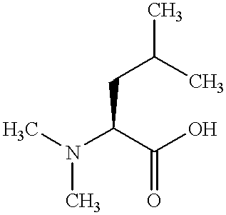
C(C(C(O)=O)N(C)C)C(C)C
